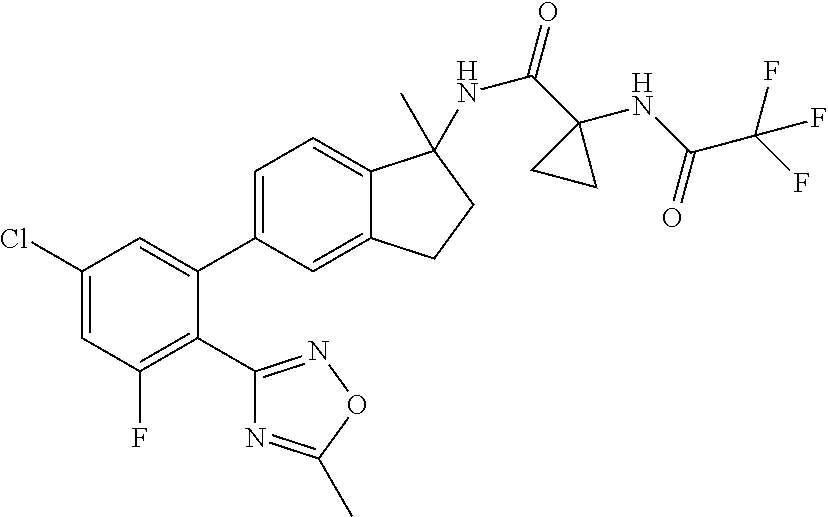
C1(Cl)=CC(F)=C(C2=NOC(C)=N2)C(C2=CC=C3C(=C2)CCC3(C)NC(C2(NC(C(F)(F)F)=O)CC2)=O)=C1
